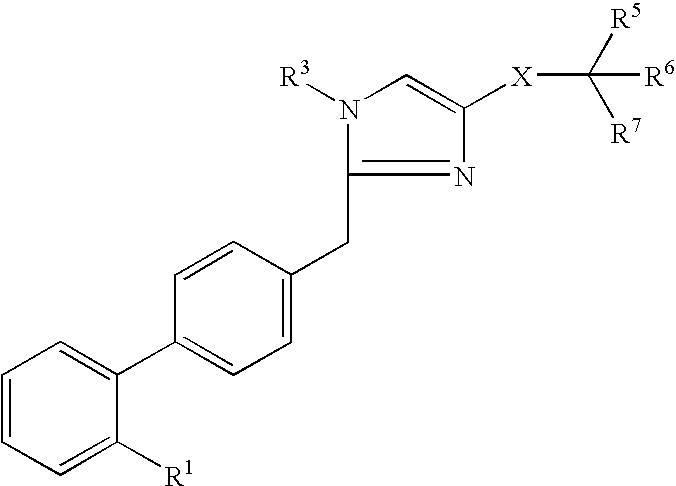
N1=C(CC2=CC=C(C3=CC=CC=C3[R1])C=C2)N([R3])C=C1[X]C([R5])([R7])[R6]
